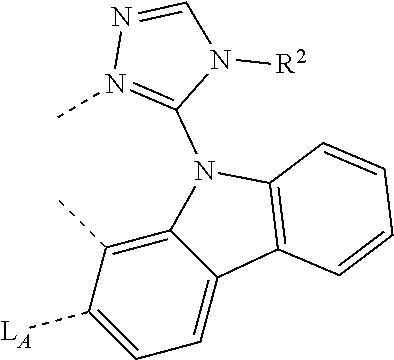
C12=C(C)C([LA])=CC=C1C1=C(N2C2=N(C)N=CN2[R2])C=CC=C1
